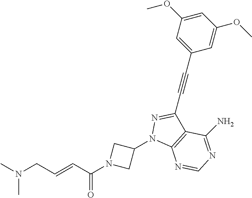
CN(CC=CC(N1CC(N2C3=C(C(C#CC4=CC(OC)=CC(OC)=C4)=N2)C(N)=NC=N3)C1)=O)C
